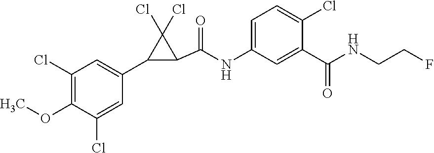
C1(Cl)=C(OC)C(Cl)=CC(C2C(C(=O)NC3=CC=C(Cl)C(C(=O)NCCF)=C3)C2(Cl)Cl)=C1
